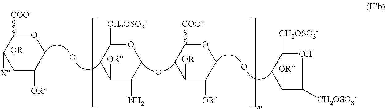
O1C([CH2OSO3-])CC([OR])C(N)C1.O1C([COO-])CC([OR])C([OR])C1.O.O.O1C([CH2OSO3-])CC([OR])C1[CH2OSO3-].O.O1C([COO-])C([X])C([OR])C([OR])C1
